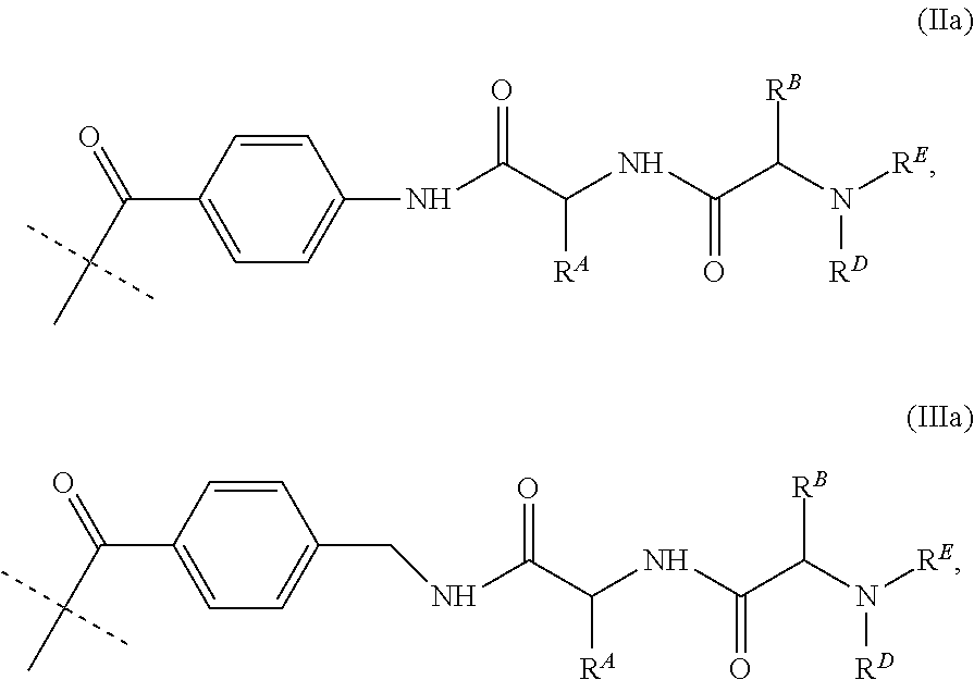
C1(C(C(C)(C)C)=O)=CC=C(NC(C([RA])NC(=O)C(N([RD])[RE])[RB])=O)C=C1.C1(C(C(C)(C)C)=O)=CC=C(CNC(C(NC(=O)C(N([RD])[RE])[RB])[RA])=O)C=C1
